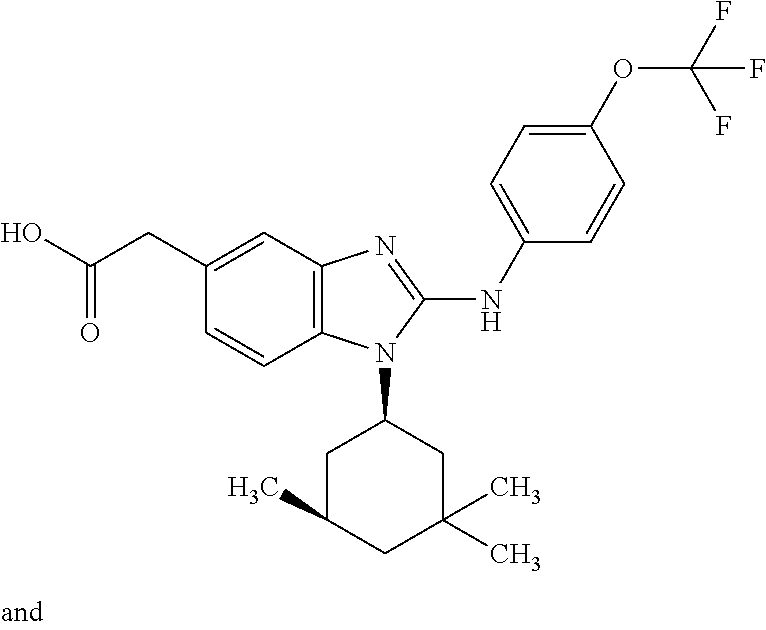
C12=C(C=C(CC(O)=O)C=C1)N=C(NC1=CC=C(OC(F)(F)F)C=C1)N2C1CC(C)CC(C)(C)C1
